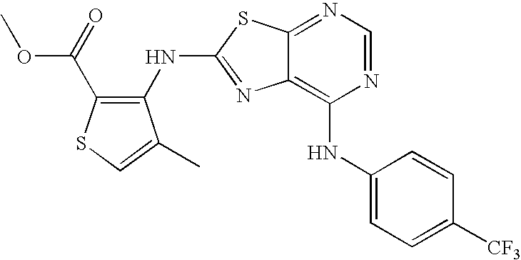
N1=CN=C2C(=C1NC1=CC=C([CF3])C=C1)N=C(NC1=C(C(=O)OC)SC=C1C)S2
